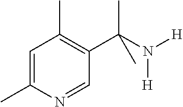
C1=C(C)N=CC(C(N([H])[H])(C)C)=C1C
